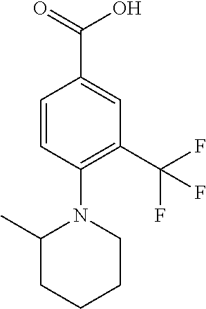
C1CN(C2=C(C(F)(F)F)C=C(C(=O)O)C=C2)C(C)CC1
